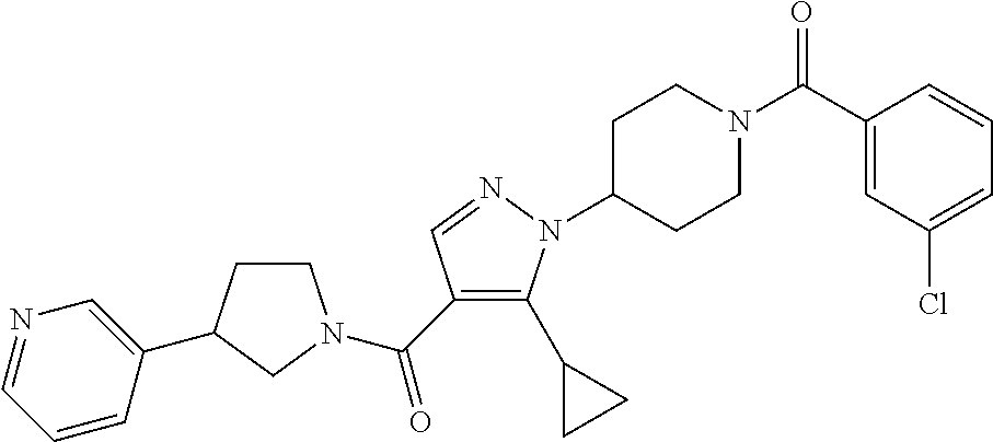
C1CC(C2=CN=CC=C2)CN1C(C1=C(C2CC2)N(C2CCN(C(=O)C3=CC(Cl)=CC=C3)CC2)N=C1)=O
